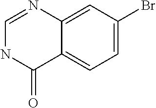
C1=NC2=CC(Br)=CC=C2C(=O)N1
